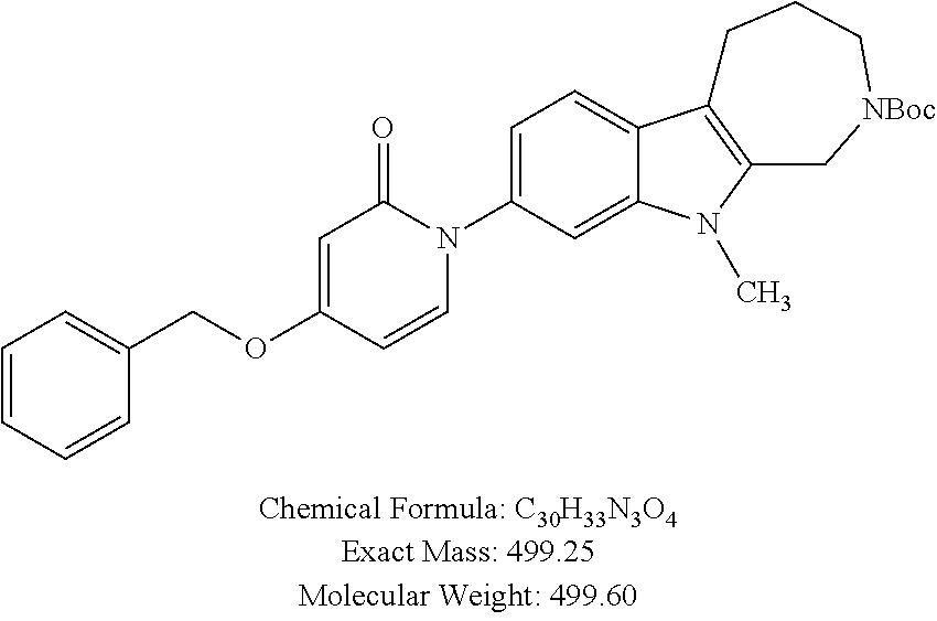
C1=CC=CC(COC2=CC(=O)N(C3=CC=C4C(=C3)N(C)C3=C4CCC[NBoc]C3)C=C2)=C1
